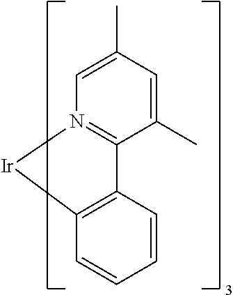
C12=C(C=CC=C1)C1=N(C=C(C)C=C1C)[Ir]2
